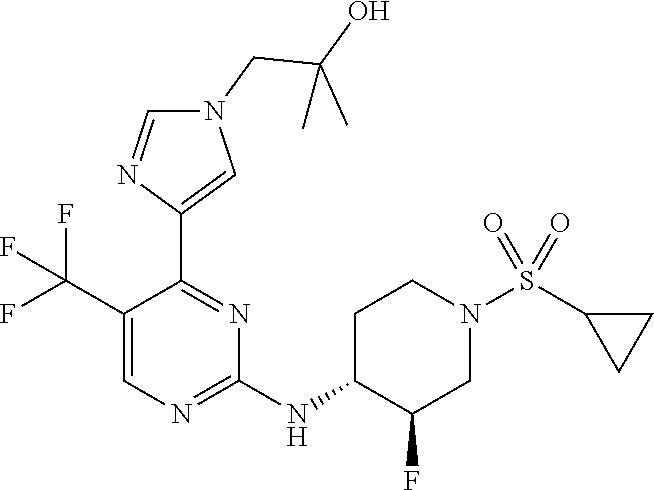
C1=C(C(F)(F)F)C(C2=CN(CC(O)(C)C)C=N2)=NC(NC2C(F)CN(S(C3CC3)(=O)=O)CC2)=N1
